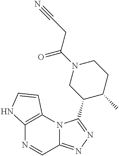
C12=C(N3C(=NN=C3C3C(C)CCN(C(=O)CC#N)C3)C=N1)C=CN2
